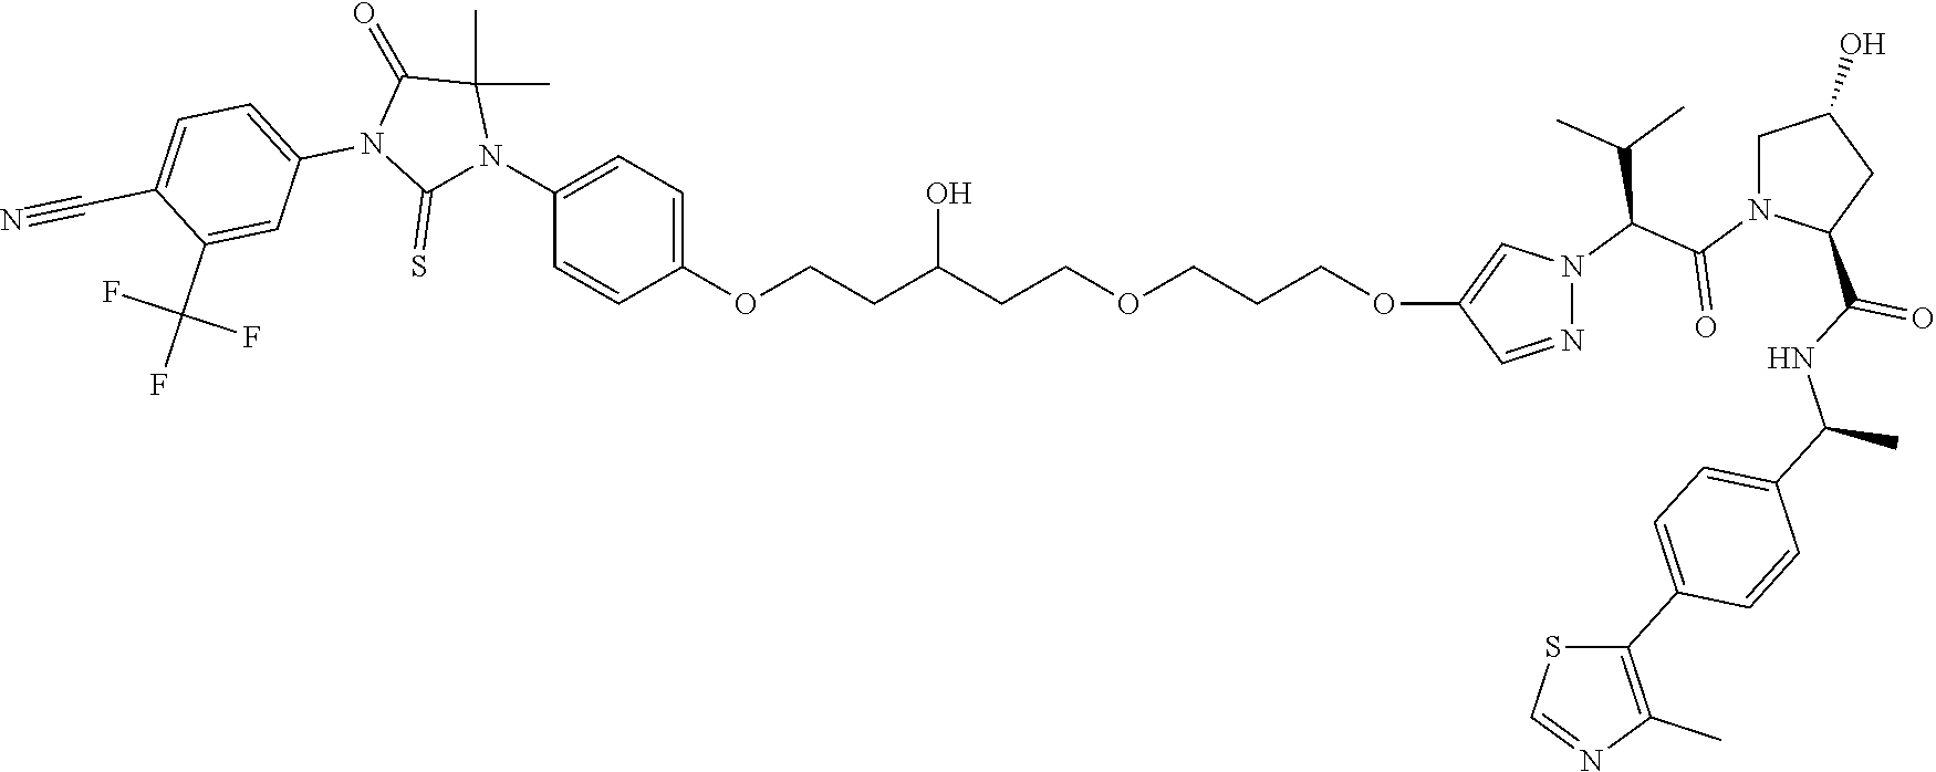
C1(N2C(=S)N(C3=CC=C(C#N)C(C(F)(F)F)=C3)C(=O)C2(C)C)=CC=C(OCCC(CCOCCCOC2=CN(C(C(N3C(C(NC(C4=CC=C(C5=C(C)N=CS5)C=C4)C)=O)CC(O)C3)=O)C(C)C)N=C2)O)C=C1
